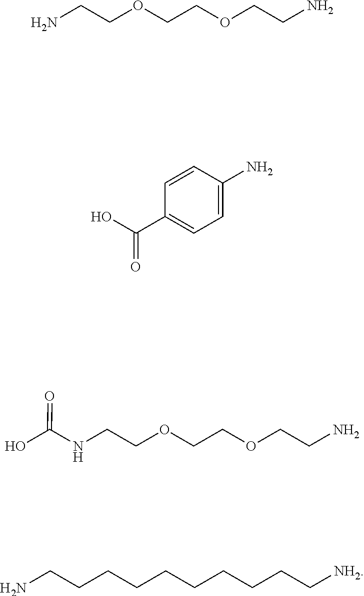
NCCOCCOCCN.C1=C(N)C=CC(C(O)=O)=C1.N(CCOCCOCCN)C(O)=O.C(CCCCCCCC[NH2])CN
